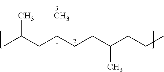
CC(CC(CCC(CCC)C)C)C
